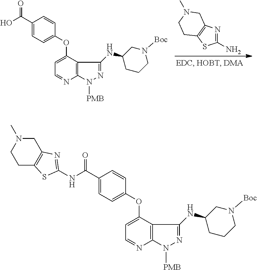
C1(N)=NC2=C(S1)CCN(C)C2.C12=C(N([PMB])N=C1NC1CN([Boc])CCC1)N=CC=C2OC1=CC=C(C(O)=O)C=C1.C12=C(N([PMB])N=C1NC1CN([Boc])CCC1)N=CC=C2OC1=CC=C(C(NC2=NC3=C(CCN(C)C3)S2)=O)C=C1
